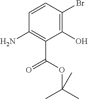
C1=CC(Br)=C(O)C(C(OC(C)(C)C)=O)=C1N
